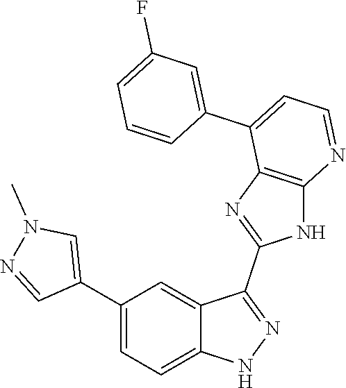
C1(C2=CC=C3C(=C2)C(C2=NC4=C(N2)N=CC=C4C2=CC(F)=CC=C2)=NN3)=CN(C)N=C1
